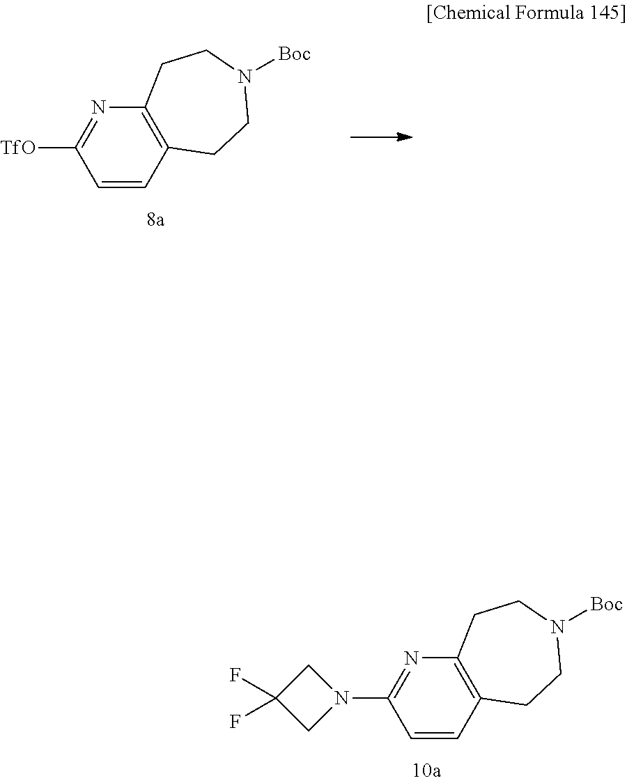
C1=CC2=C(N=C1N1CC(F)(F)C1)CCN([Boc])CC2.C1=CC2=C(N=C1[TfO])CCN([Boc])CC2
